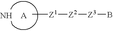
C[Z1][Z2][Z3]B.N.[A]
